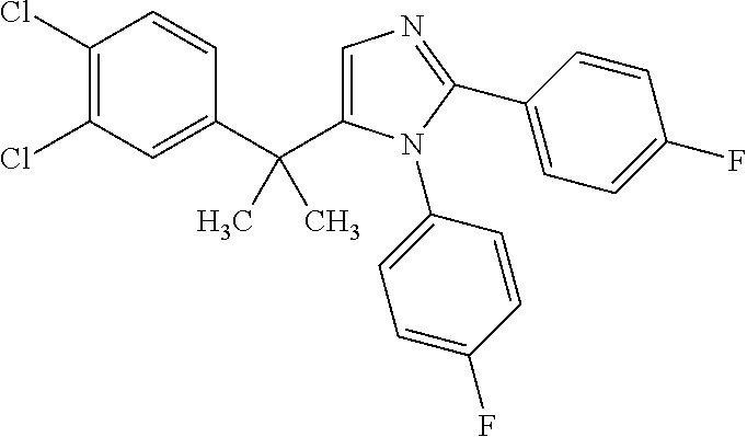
C1(C(C)(C)C2=CN=C(C3=CC=C(F)C=C3)N2C2=CC=C(F)C=C2)=CC(Cl)=C(Cl)C=C1
